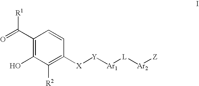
C1(C(=O)[R1])=C(O)C([R2])=C([X][Y][Ar1][L][Ar2][Z])C=C1
